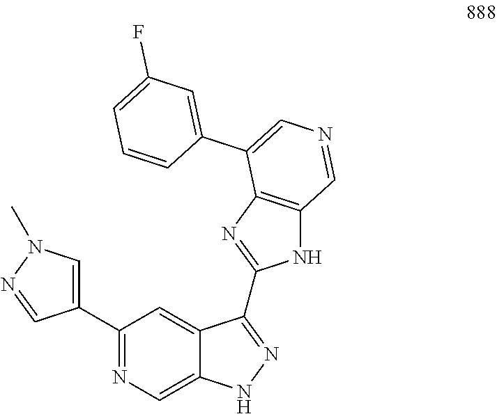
C1(C2=NC=C3C(=C2)C(C2=NC4=C(N2)C=NC=C4C2=CC(F)=CC=C2)=NN3)=CN(C)N=C1
